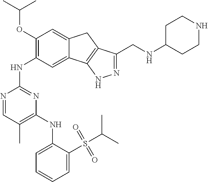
N1=CC(C)=C(NC2=CC=CC=C2S(C(C)C)(=O)=O)N=C1NC1=C(OC(C)C)C=C2C(=C1)C1=C(C2)C(CNC2CCNCC2)=NN1
